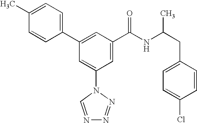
C1(C2=CC(C(NC(CC3=CC=C(Cl)C=C3)C)=O)=CC(N3C=NN=N3)=C2)=CC=C(C)C=C1
